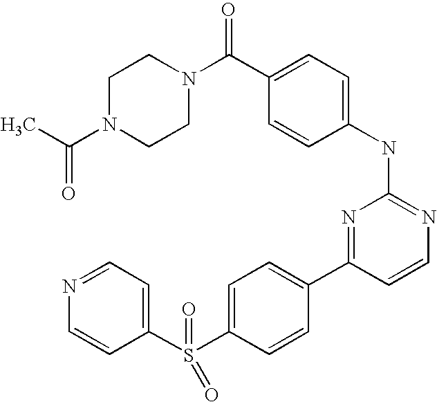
O=C(C1=CC=C(NC2=NC=CC(C3=CC=C(S(C4=CC=NC=C4)(=O)=O)C=C3)=N2)C=C1)N1CCN(C(C)=O)CC1
